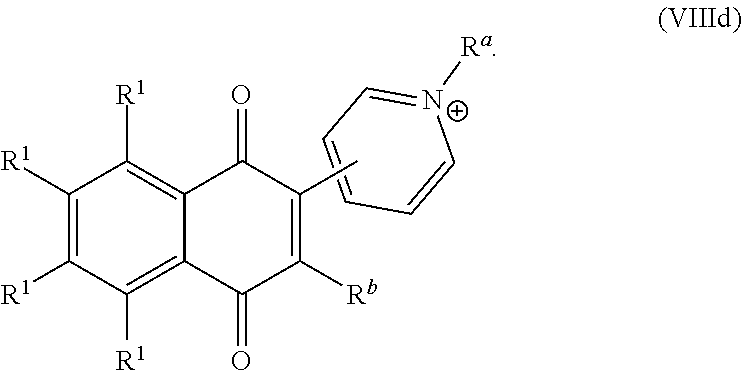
[N+]1([Ra])=CC=CC=C1.C1([R1])=C([R1])C([R1])=C2C(=C1[R1])C(=O)C(C)=C([Rb])C2=O
